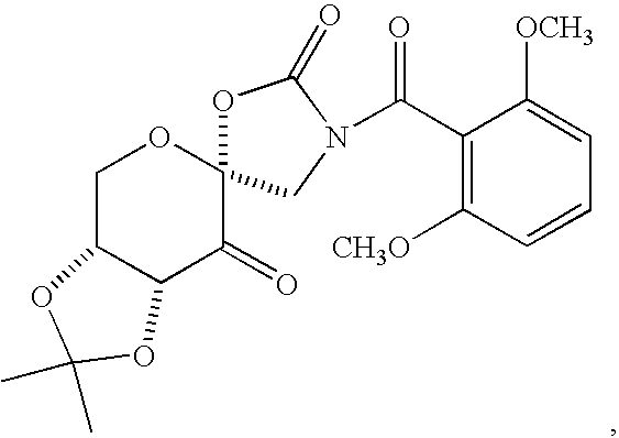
C1C2C(C(=O)C3(O1)OC(=O)N(C(C1=C([CH3O])C=CC=C1[OCH3])=O)C3)OC(C)(C)O2
